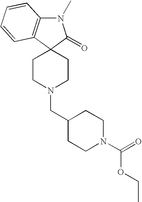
C1CN(CC2CCN(C(=O)OCC)CC2)CCC12C(=O)N(C)C1=C2C=CC=C1
